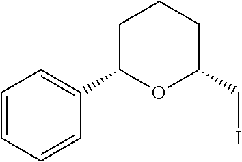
C1=CC=CC(C2CCCC(CI)O2)=C1
